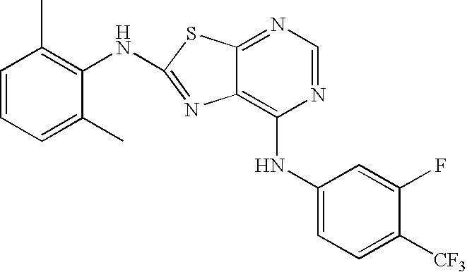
N1=CN=C2C(=C1NC1=CC=C([CF3])C(F)=C1)N=C(NC1=C(C)C=CC=C1C)S2
